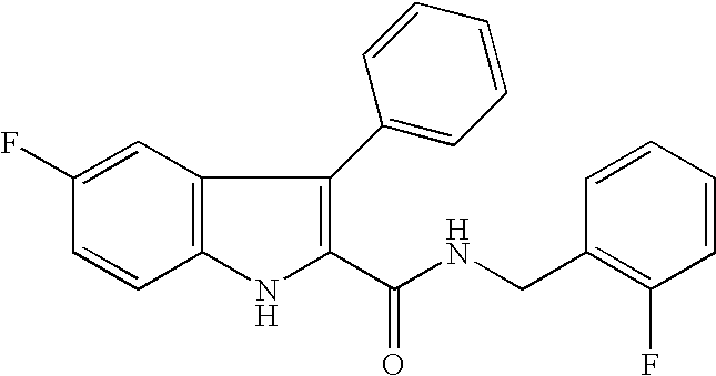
C12=C(NC(C(NCC3=C(F)C=CC=C3)=O)=C1C1=CC=CC=C1)C=CC(F)=C2
